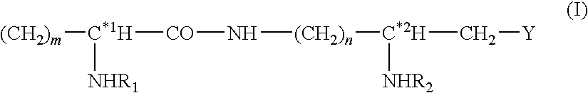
[(CH2)m][C*1H]([CO]N[(CH2)n][C*2H](C[Y])[NHR2])[NHR1]
